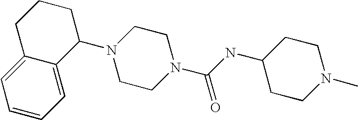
C1CCC2=CC=CC=C2C1N1CCN(C(=O)NC2CCN(C)CC2)CC1
